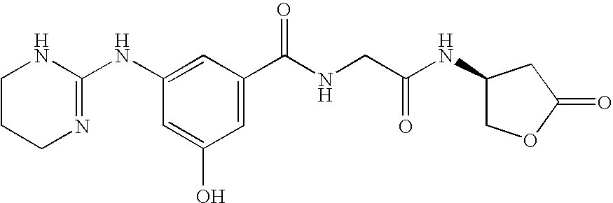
C1NC(NC2=CC(C(NCC(NC3COC(=O)C3)=O)=O)=CC(O)=C2)=NCC1
